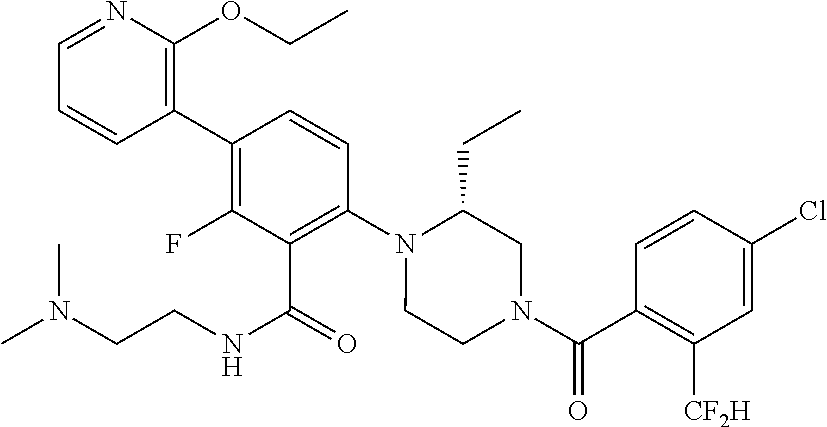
C1(C2=C(F)C(C(NCCN(C)C)=O)=C(N3CCN(C(=O)C4=C([CF2H])C=C(Cl)C=C4)CC3CC)C=C2)=C(OCC)N=CC=C1
